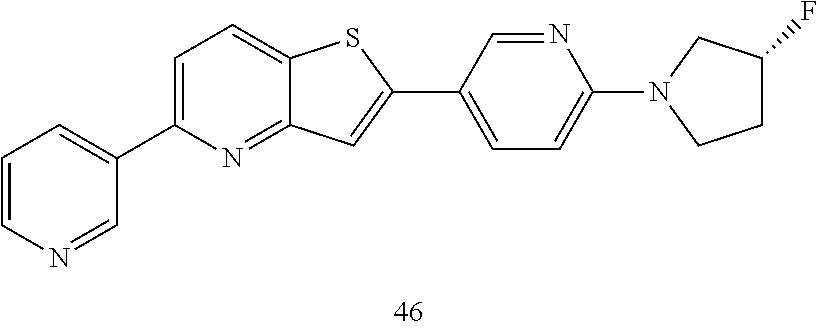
C1=CN=CC(C2=CC=C3C(=N2)C=C(C2=CC=C(N4CCC(F)C4)N=C2)S3)=C1
